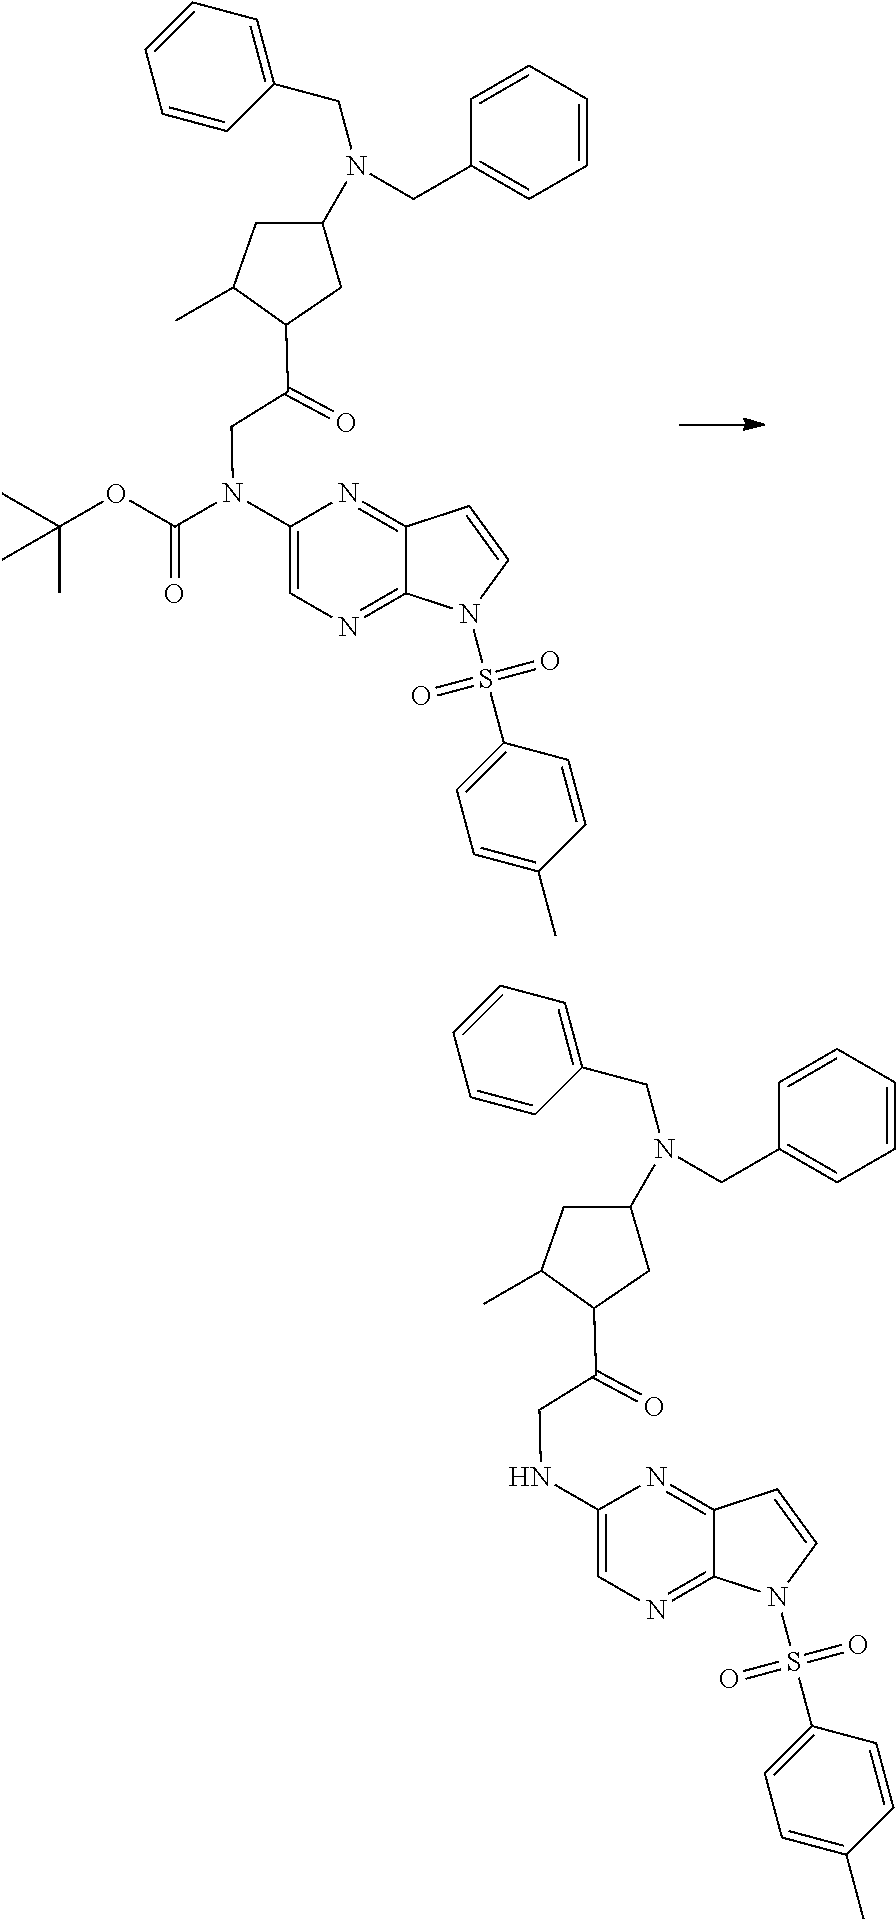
C1(N(C(OC(C)(C)C)=O)CC(=O)C2CC(N(CC3=CC=CC=C3)CC3=CC=CC=C3)CC2C)=CN=C2C(=N1)C=CN2S(=O)(=O)C1=CC=C(C)C=C1.C1(NCC(=O)C2CC(N(CC3=CC=CC=C3)CC3=CC=CC=C3)CC2C)=CN=C2C(=N1)C=CN2S(=O)(=O)C1=CC=C(C)C=C1
